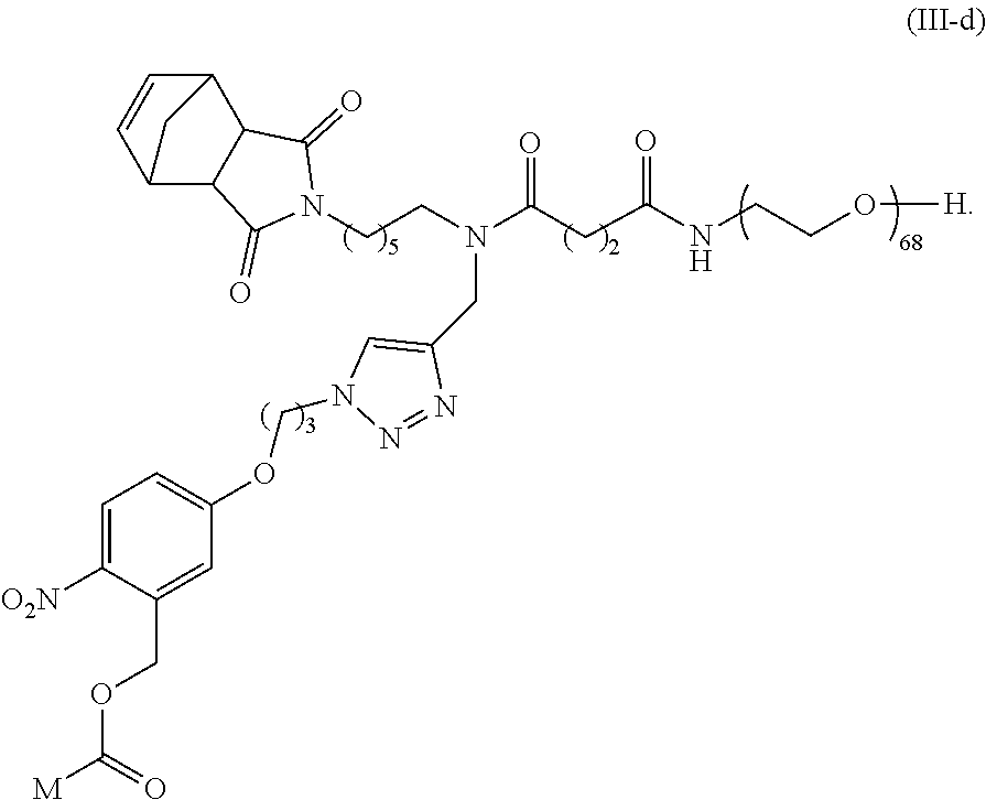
C12C3C=CC(C1C(=O)N(CCN(C(CC(NCCO[H])=O)=O)CC1=CN(COC4=CC=C([O2N])C(COC([M])=O)=C4)N=N1)C2=O)C3
